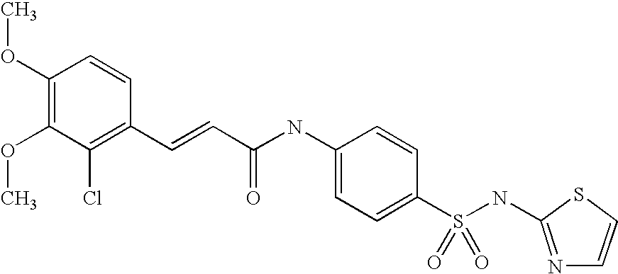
C1(OC)=C(OC)C(Cl)=C(C=CC(NC2=CC=C(S(NC3=NC=CS3)(=O)=O)C=C2)=O)C=C1
